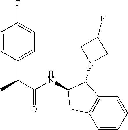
CC(C(NC1CC2=C(C1N1CC(F)C1)C=CC=C2)=O)C1=CC=C(F)C=C1
